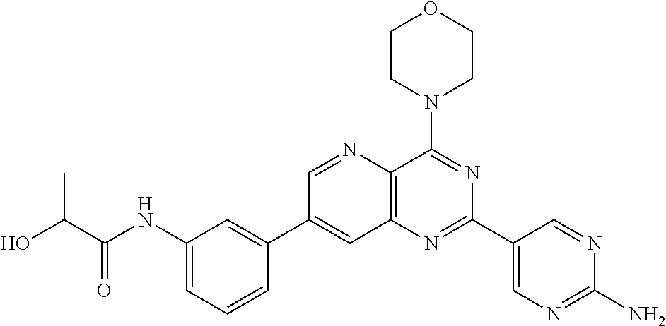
C1(NC(C(O)C)=O)=CC=CC(C2=CC3=C(N=C2)C(N2CCOCC2)=NC(C2=CN=C(N)N=C2)=N3)=C1
